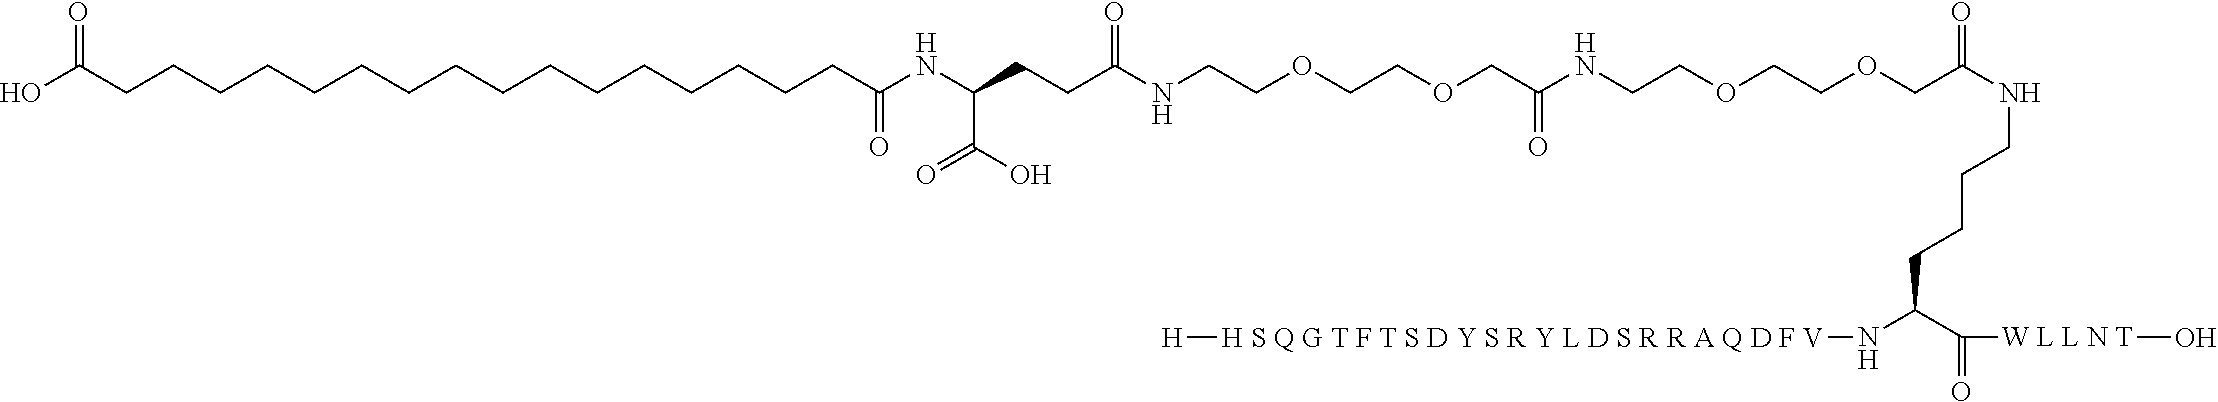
OC(CCCCCCCCCCCCCCCCC(NC(CCC(=O)NCCOCCOCC(=O)NCCOCCOCC(=O)NCCCCC(C([W L L N T]O)=O)N[H S Q G T F T S D Y S R Y L D S R R A Q D F V][H])C(=O)O)=O)=O
